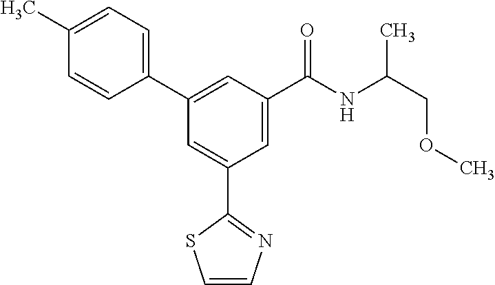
C1=CN=C(C2=CC(C3=CC=C(C)C=C3)=CC(C(NC(COC)C)=O)=C2)S1
